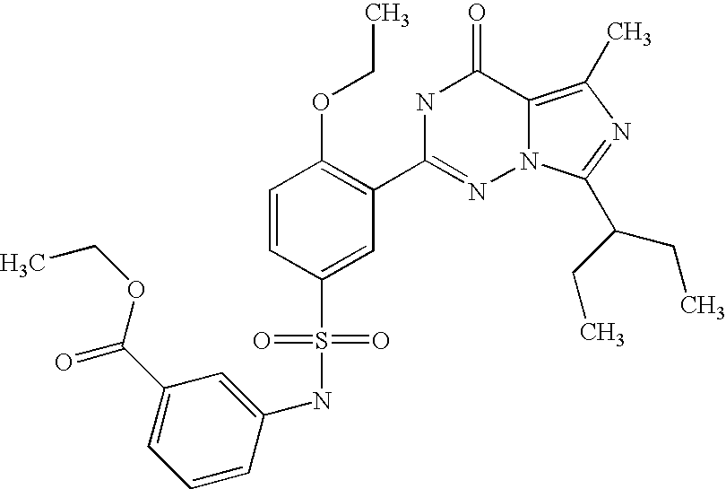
C1=CC(S(NC2=CC(C(OCC)=O)=CC=C2)(=O)=O)=CC(C2=NN3C(=C(C)N=C3C(CC)CC)C(=O)N2)=C1OCC
